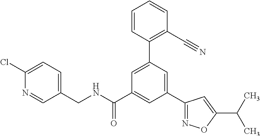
C(NC(C1=CC(C2=NOC(C(C)C)=C2)=CC(C2=C(C#N)C=CC=C2)=C1)=O)C1=CC=C(Cl)N=C1
